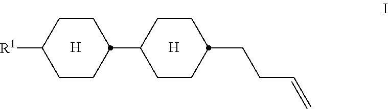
[H].C1CC(C2CCC(CCC=C)CC2)CCC1[R1].[H]
